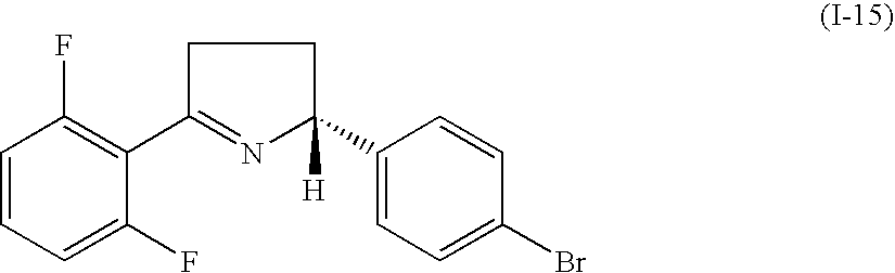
C1=CC=C(F)C(C2=NC(C3=CC=C(Br)C=C3)([H])CC2)=C1F
